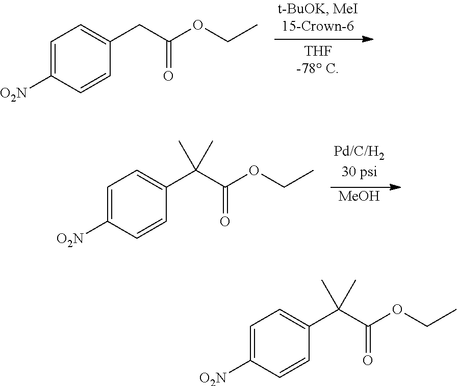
C1=C([O2N])C=CC(CC(OCC)=O)=C1.[MeOH].C1=C([O2N])C=CC(C(C(OCC)=O)(C)C)=C1.C1=C([O2N])C=CC(C(C(OCC)=O)(C)C)=C1
